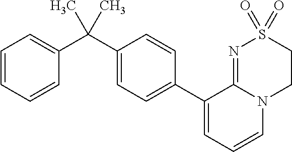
C1(C(C2=CC=CC=C2)(C)C)=CC=C(C2=CC=CN3C2=NS(=O)(=O)CC3)C=C1
